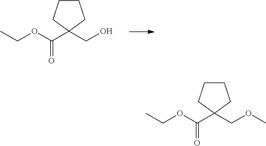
CCOC(=O)C1(CO)CCCC1.CCOC(=O)C1(COC)CCCC1
